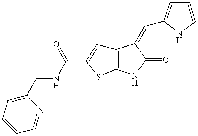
C12=C(NC(=O)C1=CC1=CC=CN1)SC(C(NCC1=CC=CC=N1)=O)=C2
